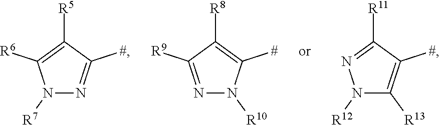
N1([R7])N=C([#])C([R5])=C1[R6].N1=C([R9])C([R8])=C([#])N1[R10].N1([R12])C([R13])=C([#])C([R11])=N1
